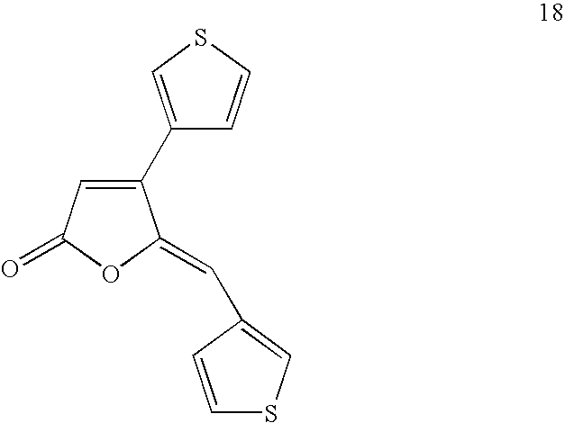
C1(C2=CSC=C2)=CC(=O)OC1=CC1=CSC=C1
